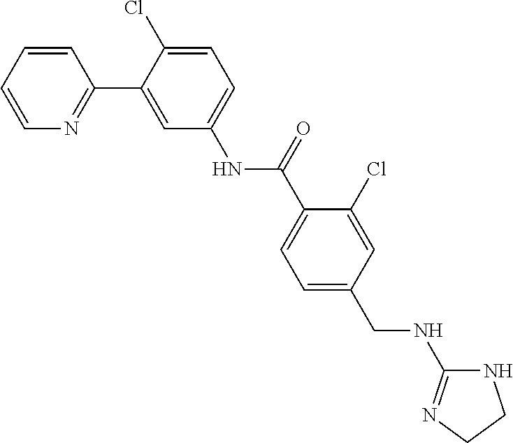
C1(C2=CC(NC(C3=CC=C(CNC4=NCCN4)C=C3Cl)=O)=CC=C2Cl)=NC=CC=C1
